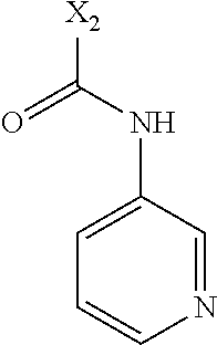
N1=CC(NC([X2])=O)=CC=C1
